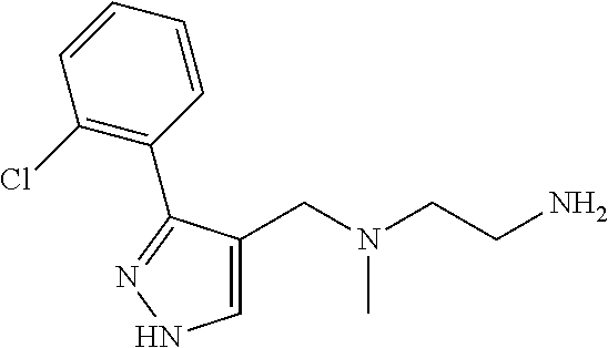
C1=C(CN(CCN)C)C(C2=C(Cl)C=CC=C2)=NN1
